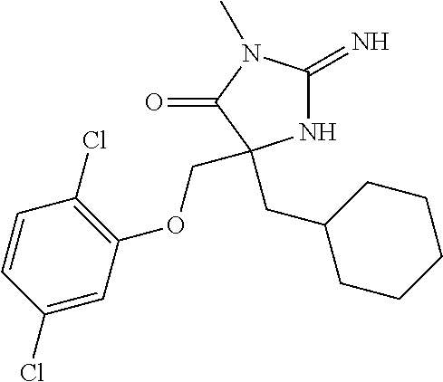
N1C(=N)N(C)C(=O)C1(CC1CCCCC1)COC1=C(Cl)C=CC(Cl)=C1
